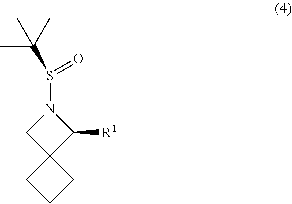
N1(S(C(C)(C)C)=O)CC2(C1[R1])CCC2
